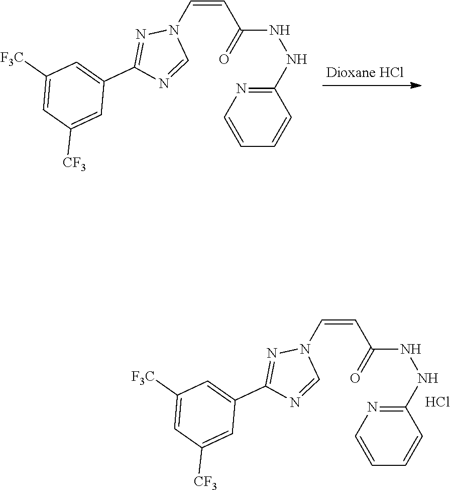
C(=CC(NNC1=NC=CC=C1)=O)N1N=C(C2=CC([F3C])=CC([CF3])=C2)N=C1.Cl.C(=CC(NNC1=NC=CC=C1)=O)N1N=C(C2=CC([F3C])=CC([CF3])=C2)N=C1
